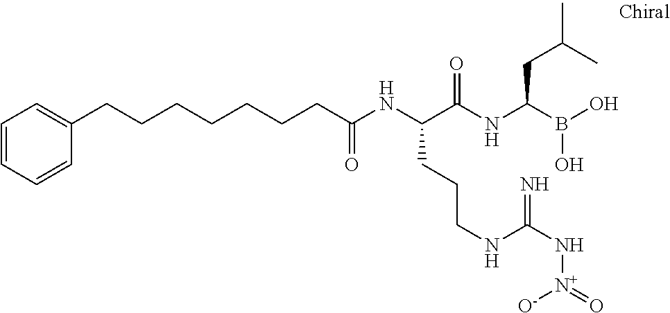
C(C(NC(C(NC(B(O)O)CC(C)C)=O)CCCNC(N[N+](=O)[O-])=N)=O)CCCCCCC1=CC=CC=C1
